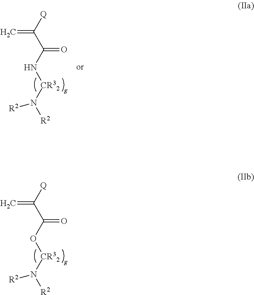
[Q]C(C(O[CR32]N([R2])[R2])=O)=C.[Q]C(C(N[CR32]N([R2])[R2])=O)=C
